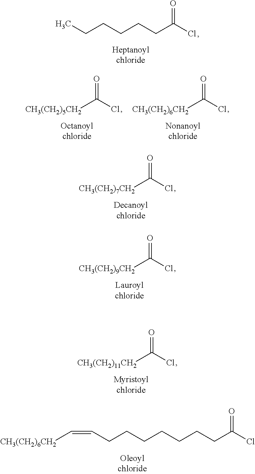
CCCCCCC(Cl)=O.[CH3(CH2)5CH2]C(Cl)=O.[CH3(CH2)6CH2]C(Cl)=O.[CH3(CH2)7CH2]C(Cl)=O.[CH3(CH2)11CH2]C(Cl)=O.C(CCCCCCC(Cl)=O)C=C[CH3(CH2)6CH2].[CH3(CH2)9CH2]C(Cl)=O
